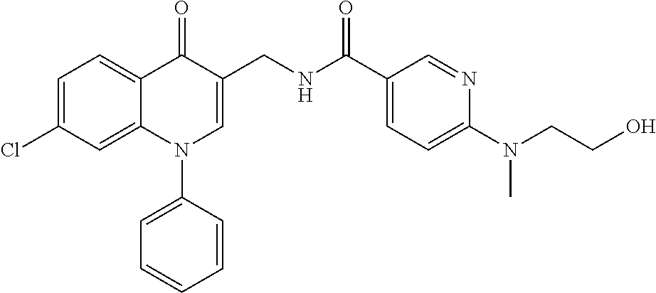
C1=C(Cl)C=C2C(=C1)C(=O)C(CNC(C1=CC=C(N(CCO)C)N=C1)=O)=CN2C1=CC=CC=C1
